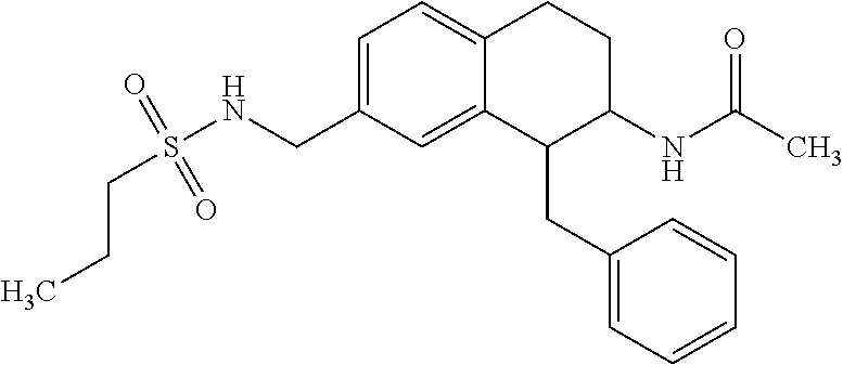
C1=C(CNS(CCC)(=O)=O)C=C2C(=C1)CCC(NC(C)=O)C2CC1=CC=CC=C1
